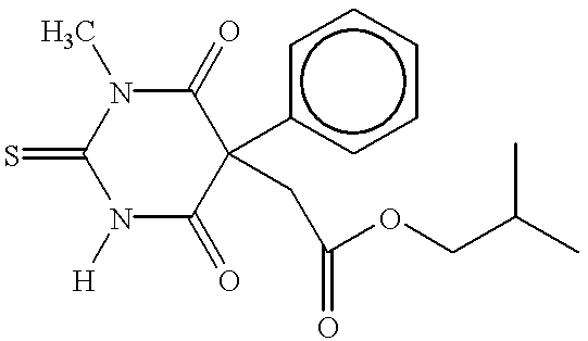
N1([H])C(=O)C(c2ccccc2)(CC(OCC(C)C)=O)C(=O)N(C)C1=S
